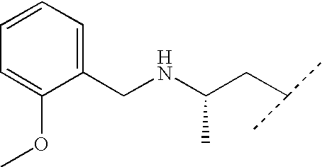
C1(CNC(CC(C)C)C)=CC=CC=C1OC
